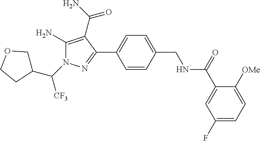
C1=CC(C2=NN(C(C3COCC3)[CF3])C(N)=C2C(=O)N)=CC=C1CNC(C1=CC(F)=CC=C1[OMe])=O
